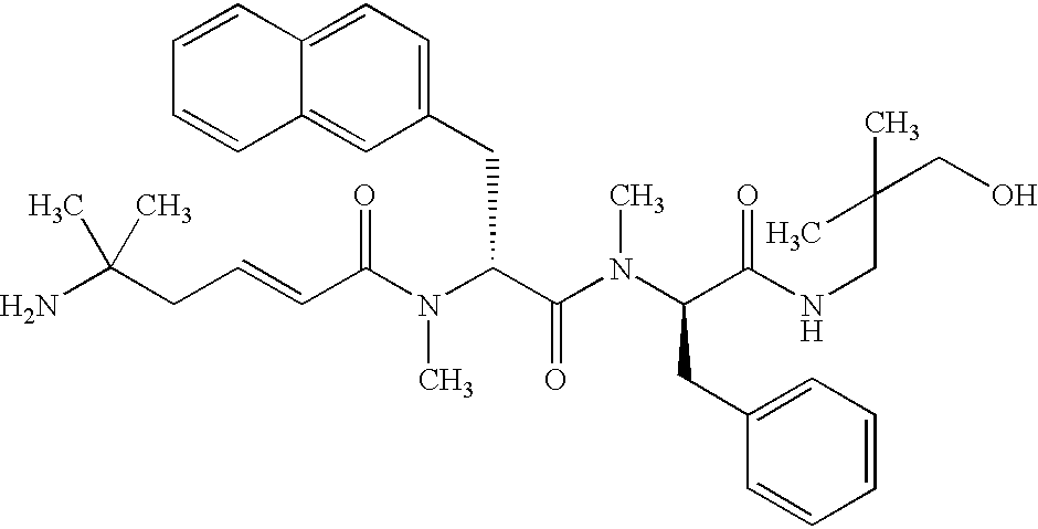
NC(CC=CC(N(C(C(=O)N(C)C(CC1=CC=CC=C1)C(=O)NCC(CO)(C)C)CC1=CC=C2C(=C1)C=CC=C2)C)=O)(C)C
